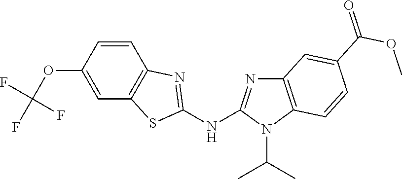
O(C1=CC2=C(C=C1)N=C(NC1=NC3=C(N1C(C)C)C=CC(C(OC)=O)=C3)S2)C(F)(F)F
